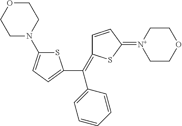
C1(C(=C2C=CC(=[N+]3CCOCC3)S2)C2=CC=C(N3CCOCC3)S2)=CC=CC=C1
